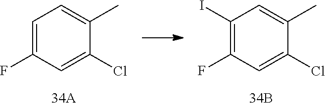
C1(I)=C(F)C=C(Cl)C(C)=C1.C1=C(F)C=C(Cl)C(C)=C1
